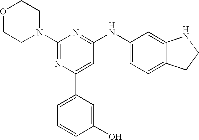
C1(N2CCOCC2)=NC(C2=CC=CC(O)=C2)=CC(NC2=CC=C3C(=C2)NCC3)=N1
